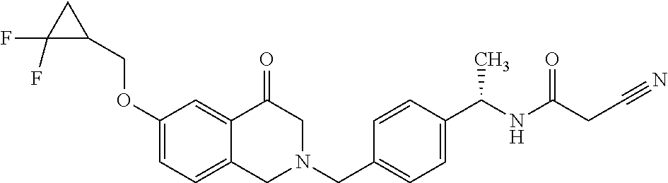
C1(OCC2CC2(F)F)=CC=C2C(=C1)C(=O)CN(CC1=CC=C(C(NC(=O)CC#N)C)C=C1)C2
